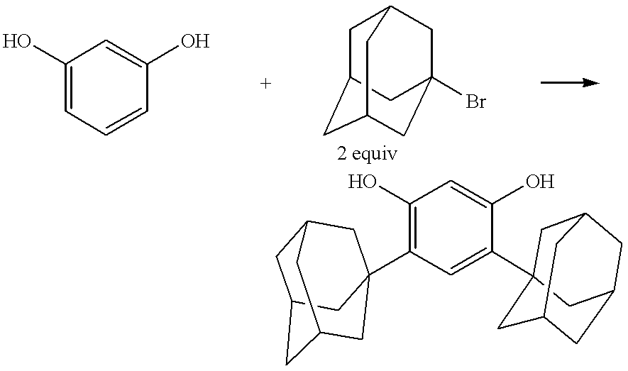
C1(O)=CC=CC(O)=C1.C1C2CC3CC(Br)(CC1C3)C2.C1(O)=C(C23CC4CC(CC(C2)C4)C3)C=C(C23CC4CC(CC(C2)C4)C3)C(O)=C1
